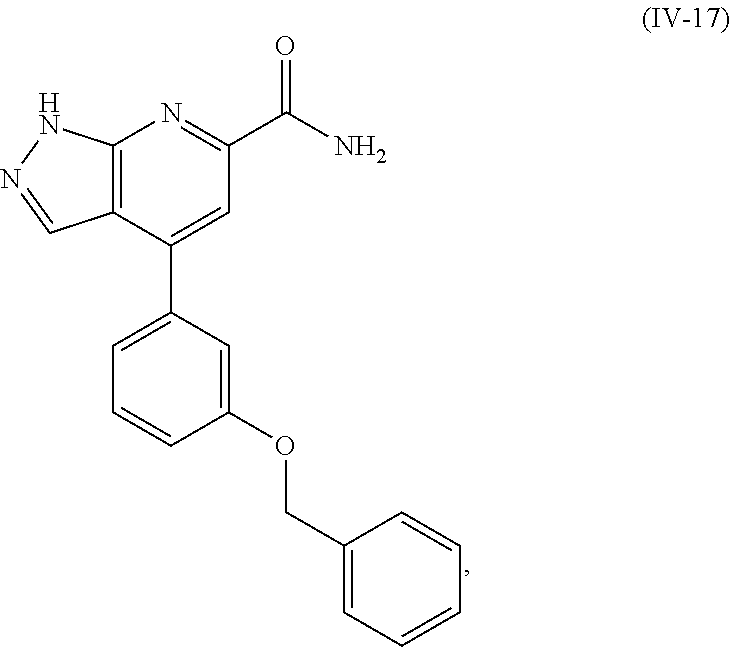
C12=C(C(C3=CC=CC(OCC4=CC=CC=C4)=C3)=CC(C(N)=O)=N1)C=NN2
